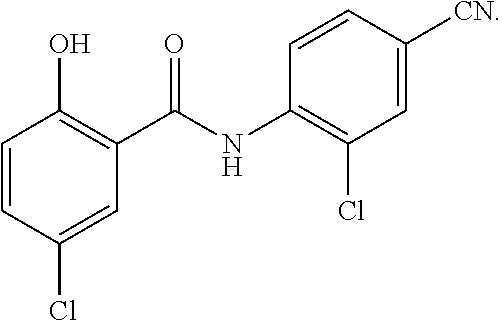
C1=C(Cl)C=CC(O)=C1C(NC1=C(Cl)C=C([CN])C=C1)=O
